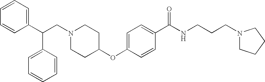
C1=CC=C(C(C2=CC=CC=C2)CN2CCC(OC3=CC=C(C(NCCCN4CCCC4)=O)C=C3)CC2)C=C1
